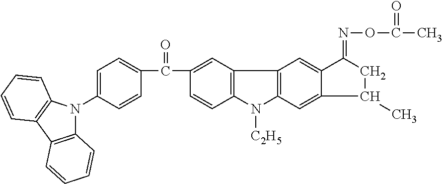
[C2H5]N1C2=C(C3=C1C=C1C(=C3)C(=NOC(C)=O)CC1C)C=C(C(=O)C1=CC=C(N3C4=C(C5=C3C=CC=C5)C=CC=C4)C=C1)C=C2
